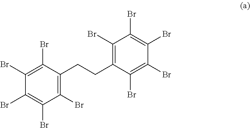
C1(Br)=C(Br)C(CCC2=C(Br)C(Br)=C(Br)C(Br)=C2Br)=C(Br)C(Br)=C1Br
